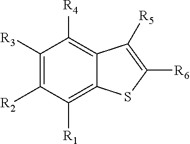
C1([R3])=C([R2])C([R1])=C2C(=C1[R4])C([R5])=C([R6])S2
